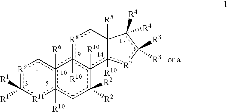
[R9]1c([R1])([R1])[R11]c2([R10])c([R6])(c1)c1([R10])c([R10])(c([R2])([R2])c2)c2([R10])[R7]c([R3])([R3])c([R4])([R4])C2([R5])c[R8]1
